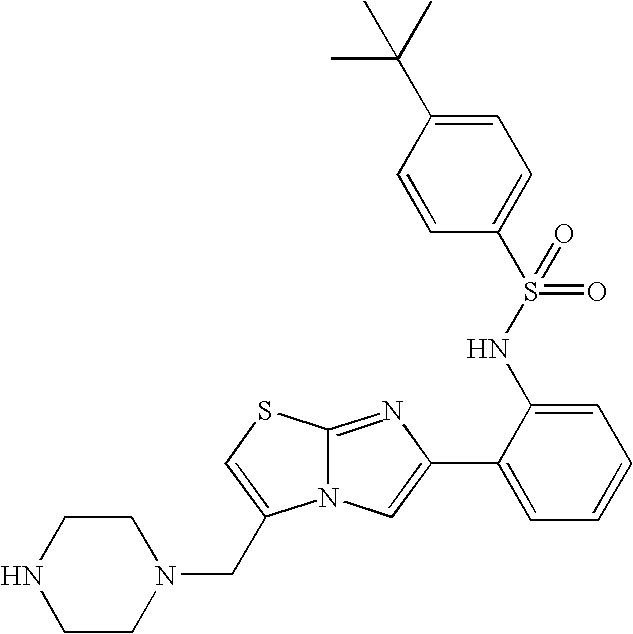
N12C(=NC(C3=CC=CC=C3NS(=O)(C3=CC=C(C(C)(C)C)C=C3)=O)=C1)SC=C2CN1CCNCC1
